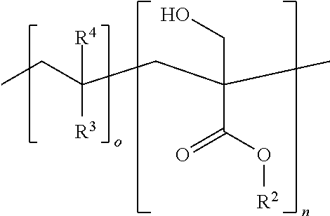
CCC(CC(C)(CO)C(O[R2])=O)([R4])[R3]
